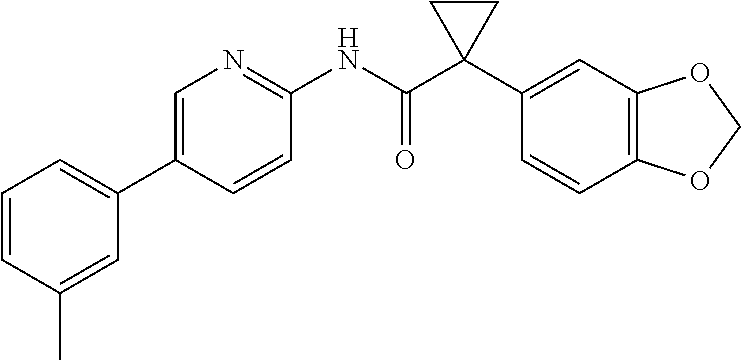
C1=C(C2=CC=CC(C)=C2)C=CC(NC(C2(C3=CC4=C(C=C3)OCO4)CC2)=O)=N1
